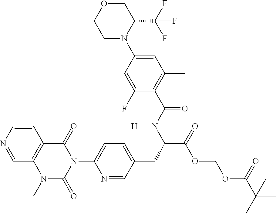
C1=NC=CC2=C1N(C)C(=O)N(C1=CC=C(CC(C(=O)OCOC(C(C)(C)C)=O)N(C(C3=C(C)C=C(N4C(C(F)(F)F)COCC4)C=C3F)=O)[H])C=N1)C2=O
